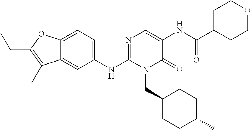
C1(NC2=NC=C(NC(C3CCOCC3)=O)C(=O)N2CC2CCC(C)CC2)=CC=C2C(=C1)C(C)=C(CC)O2
